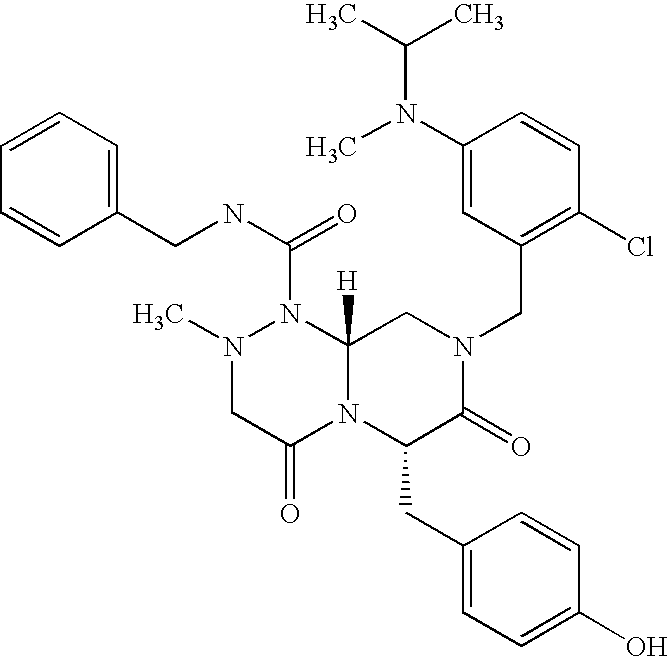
C1=CC(CNC(=O)N2N(C)CC(=O)N3C2([H])CN(CC2=C(Cl)C=CC(N(C)C(C)C)=C2)C(=O)C3CC2=CC=C(O)C=C2)=CC=C1
